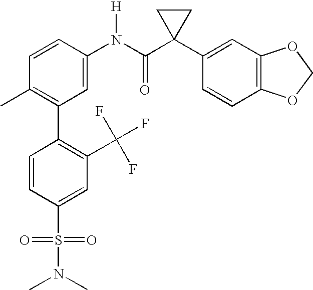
C1=CC(N(C(C2(C3=CC4=C(C=C3)OCO4)CC2)=O)[H])=CC(C2=C(C(F)(F)F)C=C(S(=O)(=O)N(C)C)C=C2)=C1C
